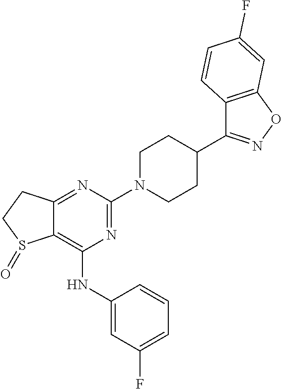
C12=NC(N3CCC(C4=NOC5=C4C=CC(F)=C5)CC3)=NC(NC3=CC(F)=CC=C3)=C1S(=O)CC2
